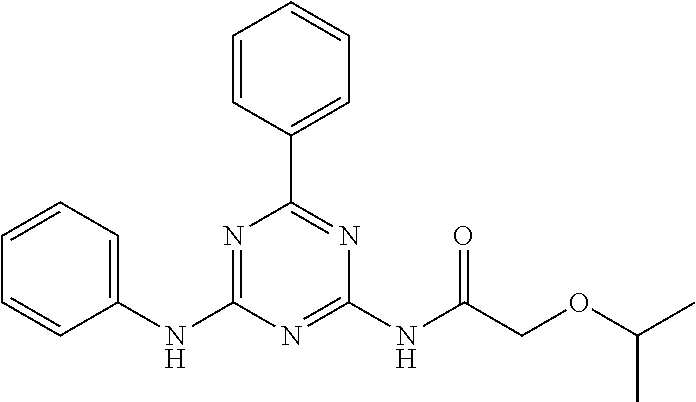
C1(NC2=NC(C3=CC=CC=C3)=NC(NC(COC(C)C)=O)=N2)=CC=CC=C1
